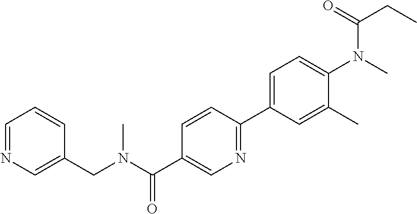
C1=NC=C(CN(C(C2=CN=C(C3=CC=C(N(C)C(=O)CC)C(C)=C3)C=C2)=O)C)C=C1
